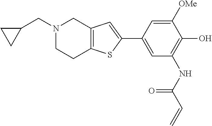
C1(C2=CC(NC(C=C)=O)=C(O)C([OMe])=C2)=CC2=C(S1)CCN(CC1CC1)C2
